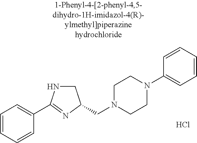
C1=CC=CC(C2=NC(CN3CCN(C4=CC=CC=C4)CC3)CN2)=C1.Cl
